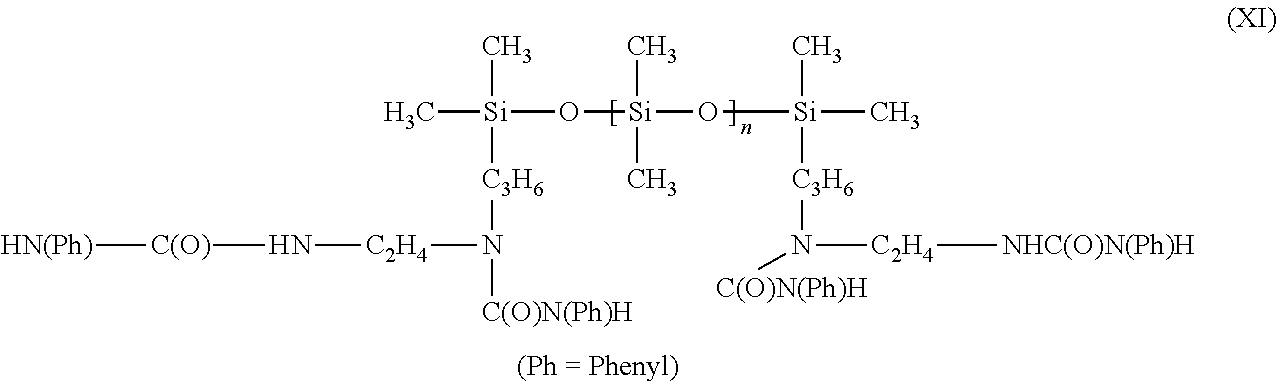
[Si](C)(O[Si](O[Si](C)(C)[C3H6]N([C2H4][NHC(O)N(Ph)H])[C(O)N(Ph)H])(C)C)(C)[C3H6]N([C2H4]N[C(O)][HN(Ph)])[C(O)N(Ph)H]
